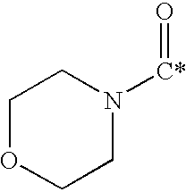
C1OCCN([C*]=O)C1
